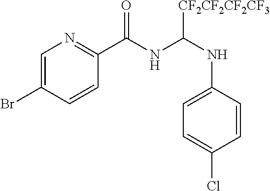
C1=C(Br)C=CC(C(NC([CF2CF2CF2CF3])NC2=CC=C(Cl)C=C2)=O)=N1
